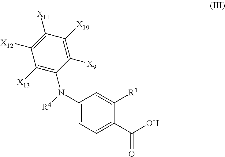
C1(N(C2=C([X13])C([X12])=C([X11])C([X10])=C2[X9])[R4])=CC=C(C(O)=O)C([R1])=C1
